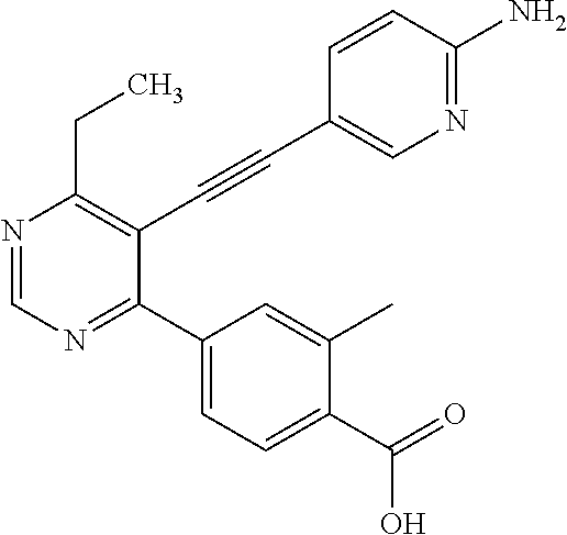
N1=CN=C(C2=CC=C(C(=O)O)C(C)=C2)C(C#CC2=CN=C(N)C=C2)=C1CC
